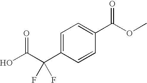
C1=C(C(C(O)=O)(F)F)C=CC(C(OC)=O)=C1
